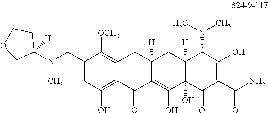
C1(CN(C2([H])CCOC2)C)=CC(O)=C2C(=C1[OCH3])CC1([H])C(=C(O)C3(O)C([H])(C1)C(N(C)C)C(O)=C(C(N)=O)C3=O)C2=O
